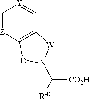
C1=[Z]C2=C(C=[Y]1)[W]N(C([CO2H])[R40])[D]2
